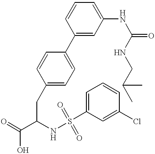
C1(C2=CC=C(CC(C(=O)O)NS(=O)(C3=CC=CC(Cl)=C3)=O)C=C2)=CC(NC(=O)NCC(C)C)=CC=C1
